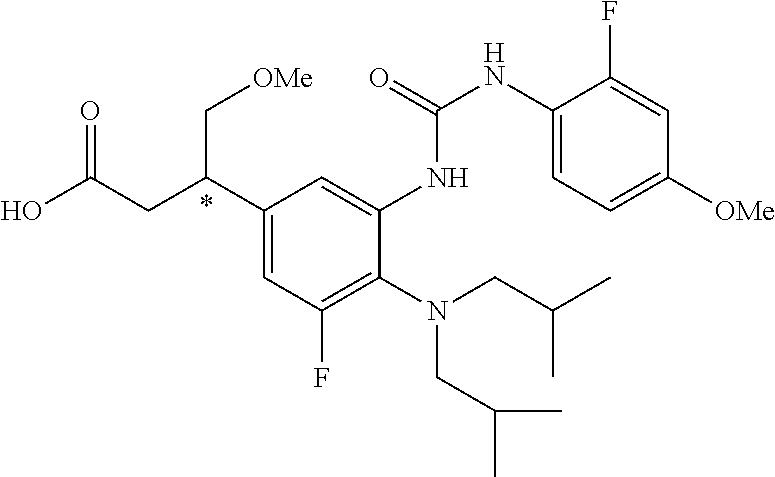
C1(C(CC(O)=O)C[OMe])=CC(F)=C(N(CC(C)C)CC(C)C)C(NC(NC2=CC=C([OMe])C=C2F)=O)=C1
